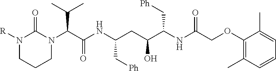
N1([R])CCCN(C(C(NC(CC(O)C(NC(COC2=C(C)C=CC=C2C)=O)C[Ph])C[Ph])=O)C(C)C)C1=O
